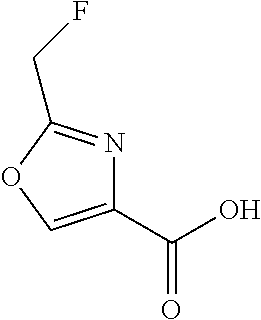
C1(C(O)=O)=COC(CF)=N1
